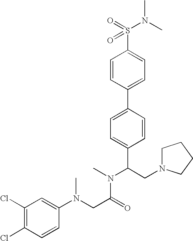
C1=CC(C2=CC=C(C(CN3CCCC3)N(C)C(CN(C3=CC(Cl)=C(Cl)C=C3)C)=O)C=C2)=CC=C1S(=O)(N(C)C)=O
